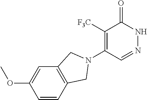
C1([F3C])=C(N2CC3=C(C=C(OC)C=C3)C2)C=NNC1=O
